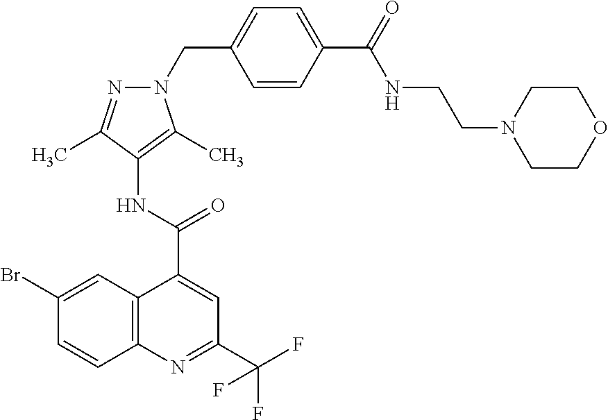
C12=C(N=C(C(F)(F)F)C=C1C(=O)NC1=C(C)N(CC3=CC=C(C(=O)NCCN4CCOCC4)C=C3)N=C1C)C=CC(Br)=C2
